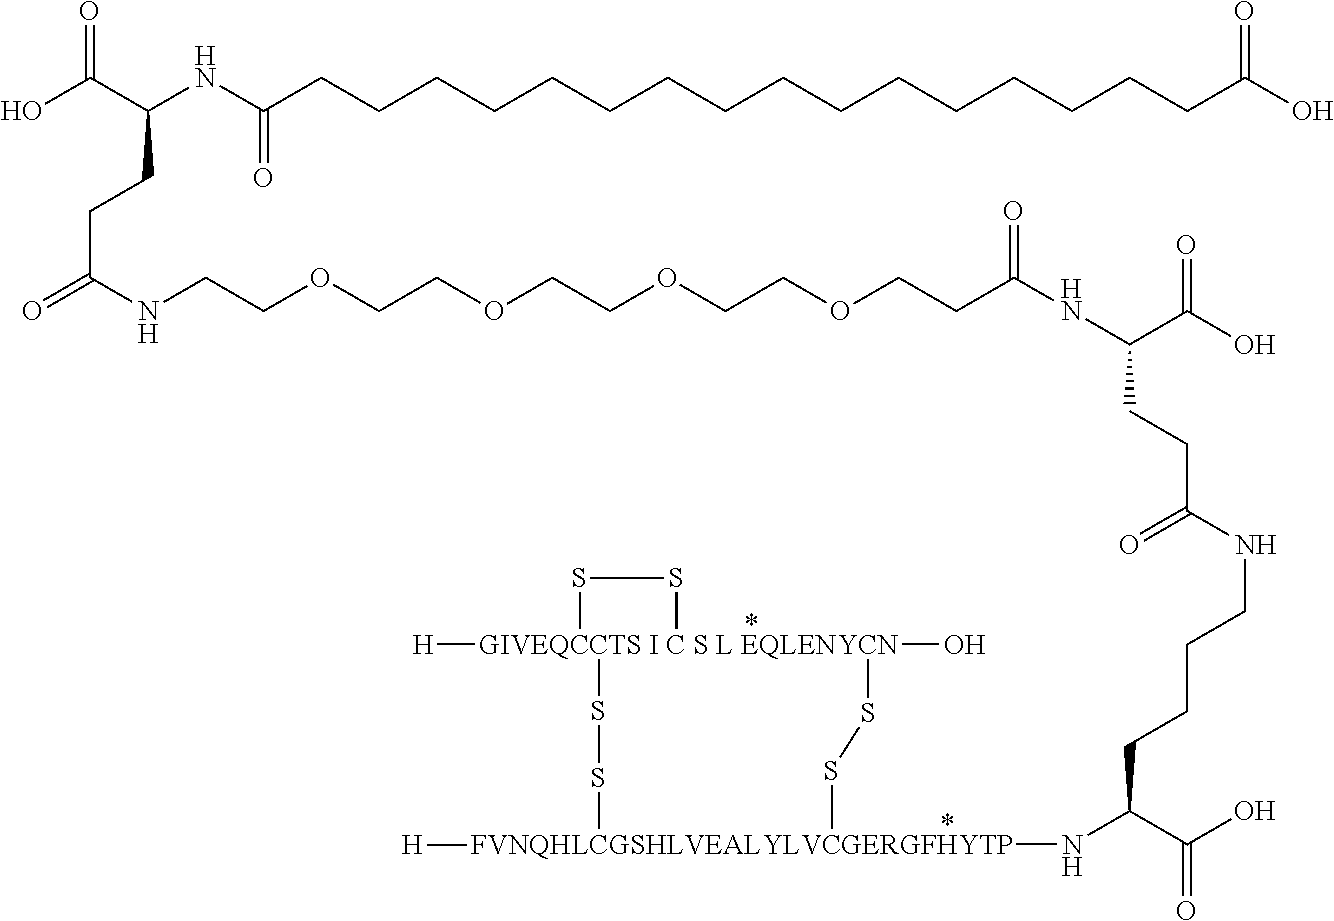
[GIVEQCCTS I C S L EQLENYCN]12([H])(O)(SS[FVNQHLCGSHLVEALYLVCGERGFHYTP]([H])(NC(C(O)=O)CCCCNC(CCC(NC(CCOCCOCCOCCOCCNC(=O)CCC(C(O)=O)NC(CCCCCCCCCCCCCCCCC(O)=O)=O)=O)C(O)=O)=O)SS1)SS2
